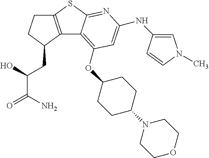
C12=C(C(CC(C(N)=O)O)CC1)C1=C(OC3CCC(N4CCOCC4)CC3)C=C(NC3=CN(C)C=C3)N=C1S2
